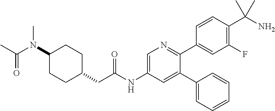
C1(N(C(=O)C)C)CCC(CC(NC2=CN=C(C3=CC(F)=C(C(N)(C)C)C=C3)C(C3=CC=CC=C3)=C2)=O)CC1
